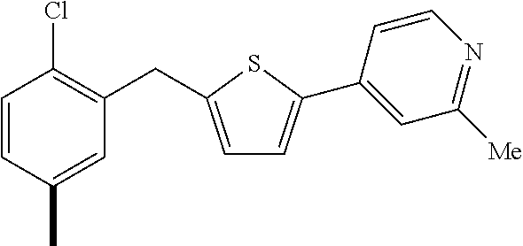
C1=CC(C)=CC(CC2=CC=C(C3=CC([Me])=NC=C3)S2)=C1Cl
